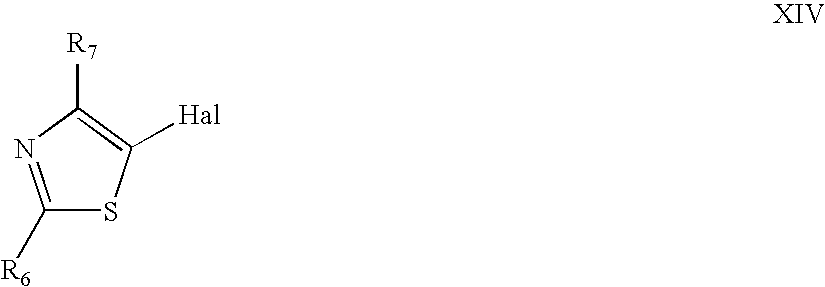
C1([R6])=NC([R7])=C([Hal])S1
